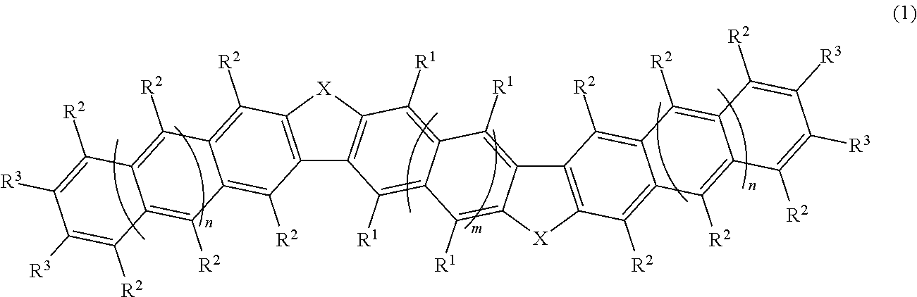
C12=C([X]C3=C1C([R1])=C1C(=C3[R1])C([R1])=C3C(=C1[R1])[X]C1=C3C([R2])=C3C(=C1[R2])C([R2])=C1C(=C3[R2])C([R2])=C([R3])C([R3])=C1[R2])C([R2])=C1C(=C2[R2])C([R2])=C2C(=C1[R2])C([R2])=C([R3])C([R3])=C2[R2]
